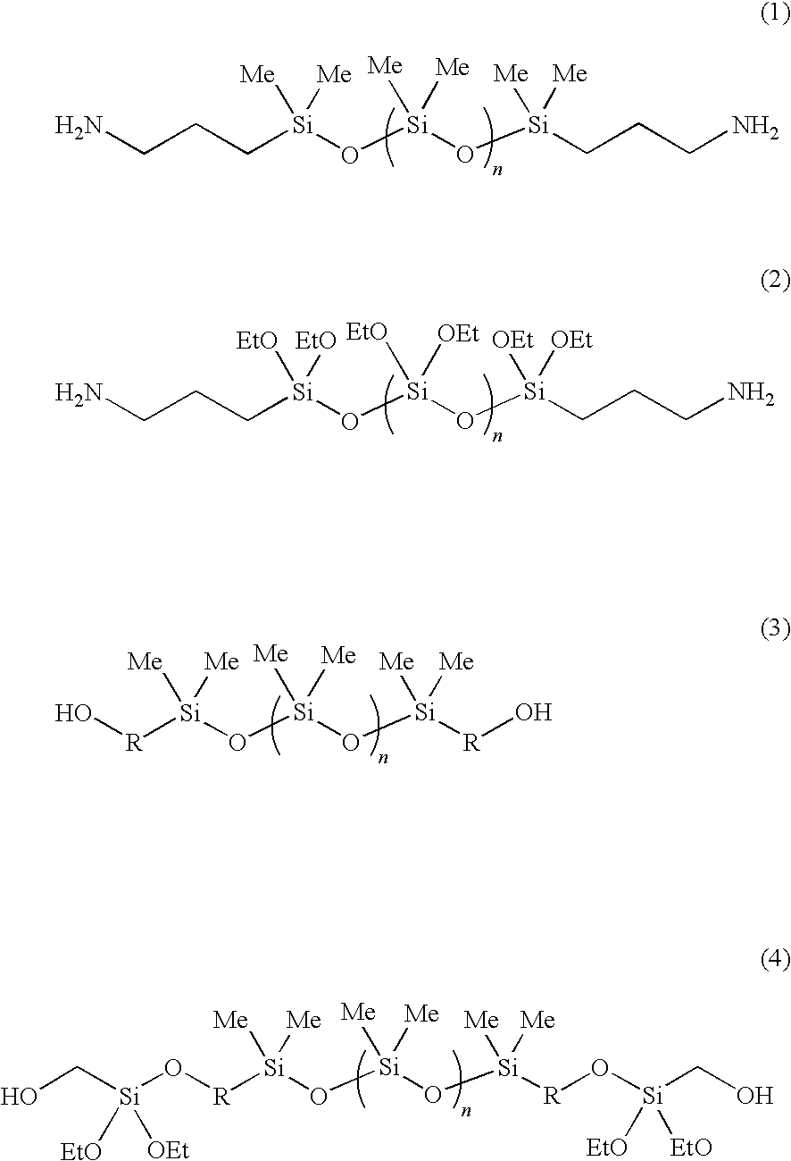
C(CC[Si](O[Si](O[Si](CCCN)([Me])[Me])([Me])[Me])([Me])[Me])N.C(CC[Si](O[Si](O[Si](CCCN)([OEt])[OEt])([EtO])[OEt])([EtO])[EtO])N.O[R][Si](O[Si](O[Si]([R]O)([Me])[Me])([Me])[Me])([Me])[Me].O([R][Si](O[Si](O[Si]([R]O[Si](CO)([EtO])[EtO])([Me])[Me])([Me])[Me])([Me])[Me])[Si](CO)([EtO])[OEt]
